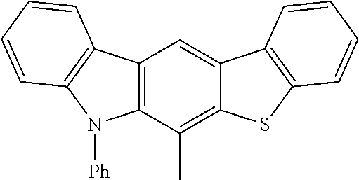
C12=C(C(C)=C3C(=C1)C1=C(S3)C=CC=C1)N([Ph])C1=C2C=CC=C1
